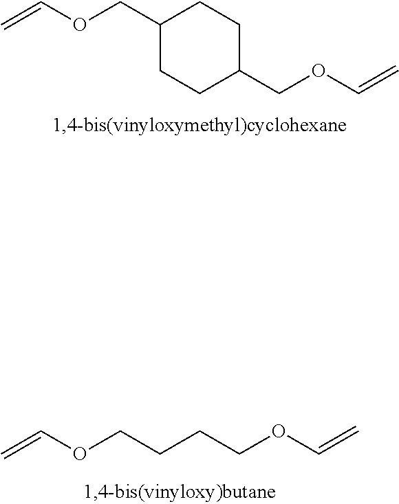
C=COCC1CCC(COC=C)CC1.C=COCCCCOC=C
